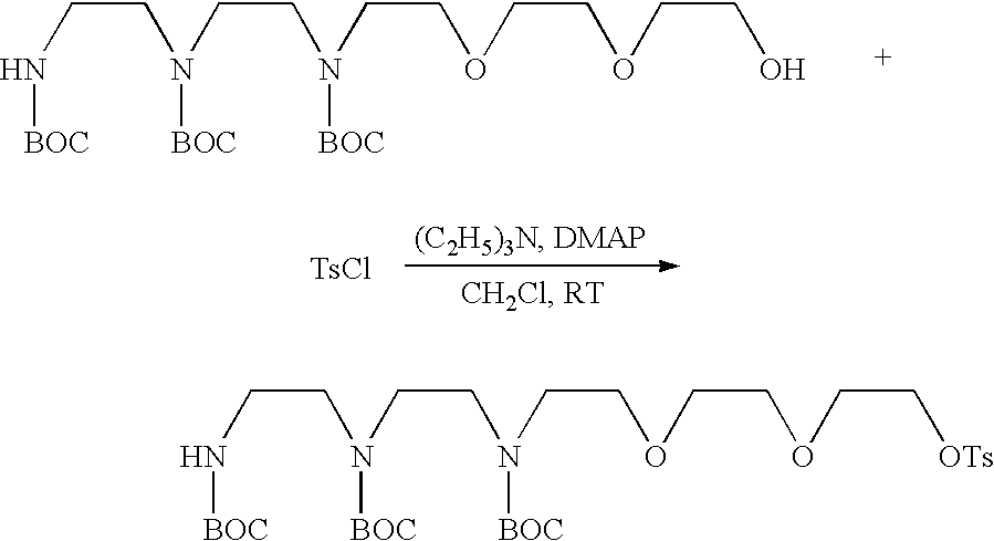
[TsCl].C(CN(CCN[BOC])[BOC])N(CCOCCOCC[OTs])[BOC].C(CN(CCN[BOC])[BOC])N(CCOCCOCCO)[BOC]
